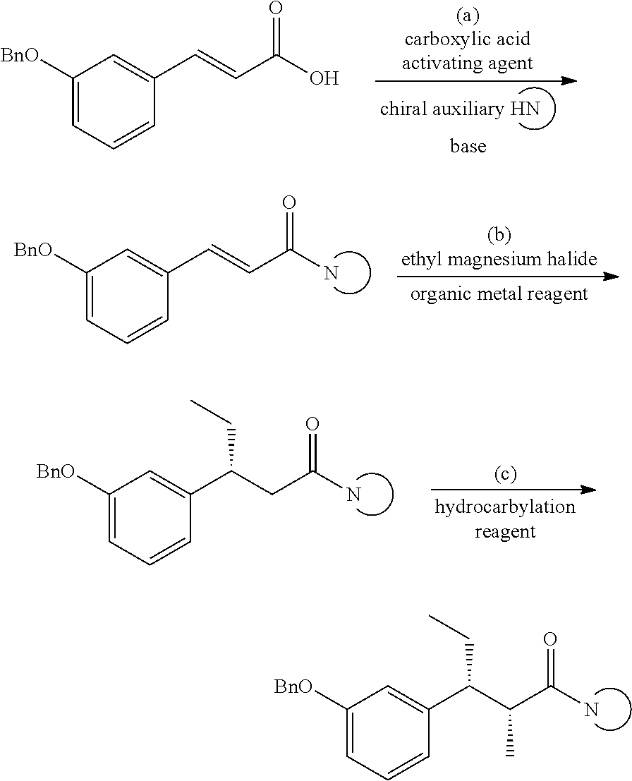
C1([BnO])=CC=CC(C(C(C(N)=O)C)CC)=C1.C1([BnO])=CC=CC(C=CC(N)=O)=C1.C1([BnO])=CC=CC(C(CC(N)=O)CC)=C1.C1([BnO])=CC=CC(C=CC(O)=O)=C1
